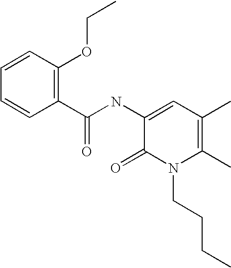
C1=CC(OCC)=C(C(NC2=CC(C)=C(C)N(CCCC)C2=O)=O)C=C1
